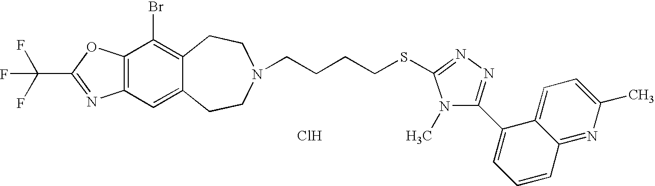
C12=C(C=C3C(=C1Br)CCN(CCCCSC1=NN=C(C4=CC=CC5=NC(C)=CC=C45)N1C)CC3)N=C(C(F)(F)F)O2.Cl
